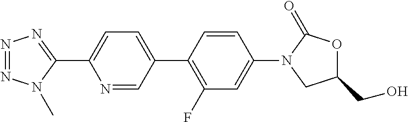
N1=NN=C(C2=CC=C(C3=C(F)C=C(N4CC(CO)OC4=O)C=C3)C=N2)N1C
